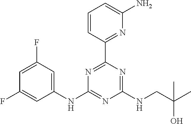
C1=C(F)C=C(NC2=NC(NCC(C)(O)C)=NC(C3=NC(N)=CC=C3)=N2)C=C1F
